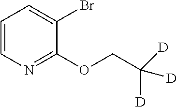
C1=CN=C(OCC([D])([D])[D])C(Br)=C1
